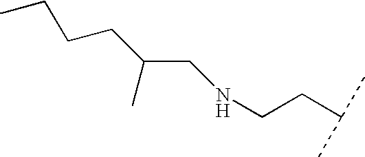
C(CNCCC(C)C)(C)CCCC
